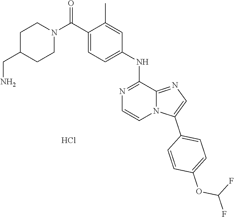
C1=C(C(N2CCC(CN)CC2)=O)C(C)=CC(NC2=NC=CN3C2=NC=C3C2=CC=C(OC(F)F)C=C2)=C1.Cl
